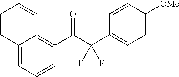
C12=CC=CC(C(C(C3=CC=C([OMe])C=C3)(F)F)=O)=C1C=CC=C2
